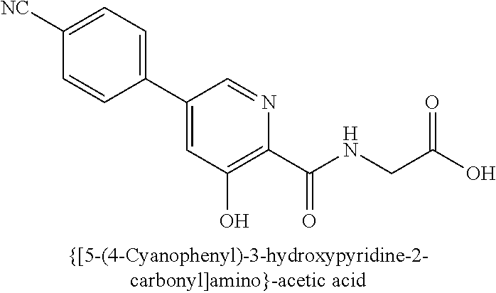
C1=C([NC])C=CC(C2=CC(O)=C(C(NCC(O)=O)=O)N=C2)=C1
